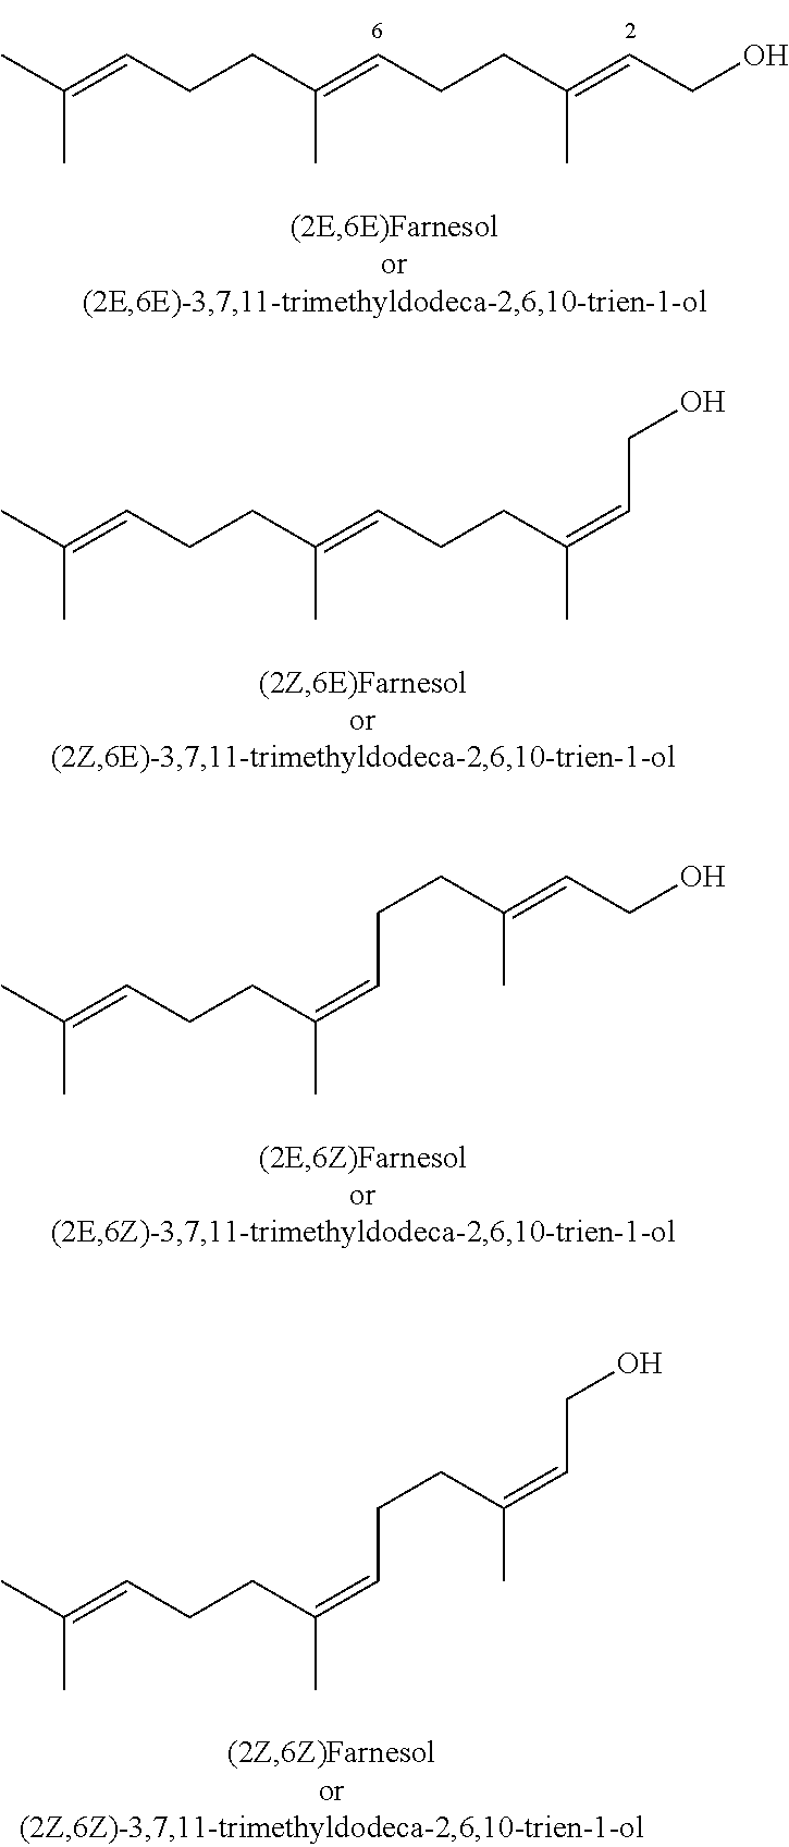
CC(=CCCC(=CCCC(=CCO)C)C)C.CC(=CCCC(=CCCC(=CCO)C)C)C.CC(=CCCC(=CCCC(=CCO)C)C)C.CC(=CCCC(=CCCC(=CCO)C)C)C
